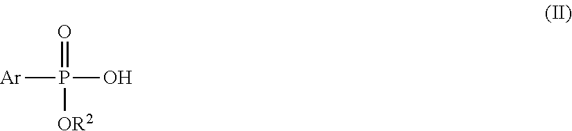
[Ar]P(O)([OR2])=O
